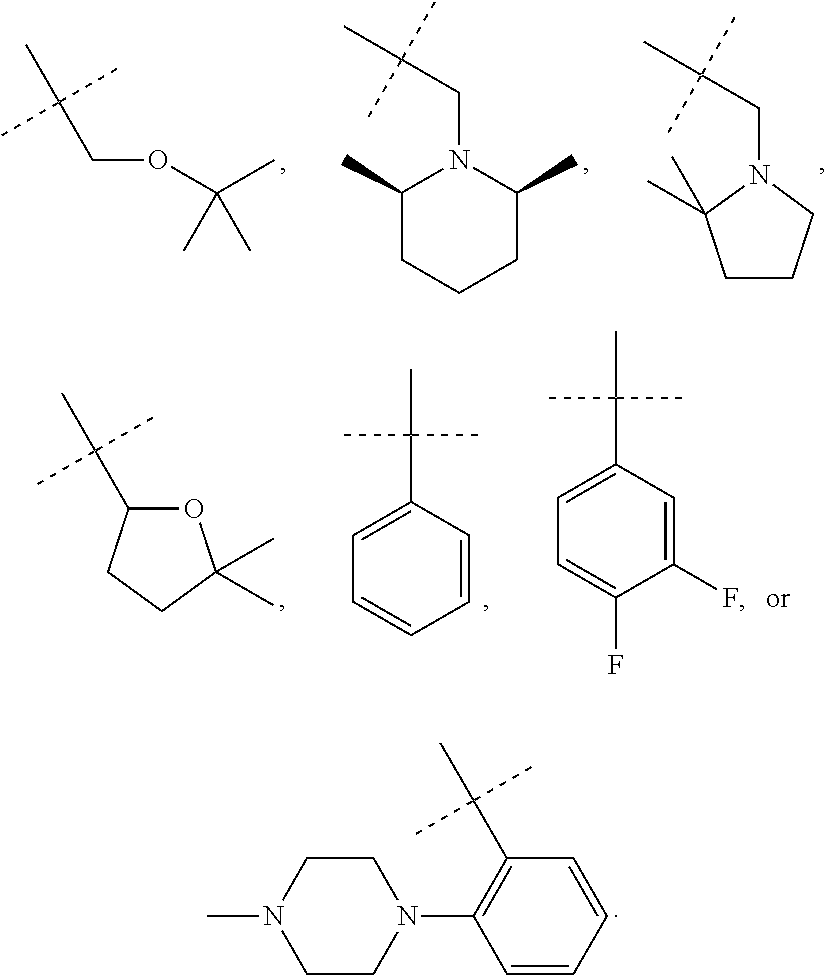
CC(C)(C)CN1C(C)(C)CCC1.CC(C)(C)CN1C(C)CCCC1C.CC(COC(C)(C)C)(C)C.CC(C1=CC=C(F)C(F)=C1)(C)C.CC(C1OC(C)(C)CC1)(C)C.CC(C1=CC=CC=C1)(C)C.CC(C1=C(N2CCN(C)CC2)C=CC=C1)(C)C
